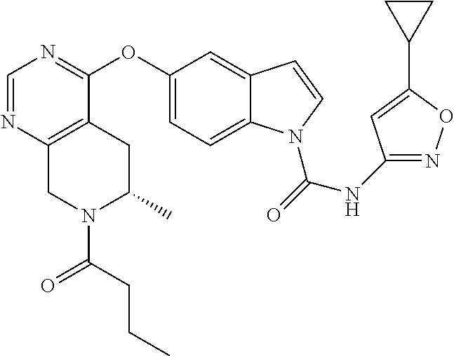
O(C1=CC=C2C(=C1)C=CN2C(=O)NC1=NOC(C2CC2)=C1)C1=NC=NC2=C1CC(C)N(C(=O)CCC)C2
